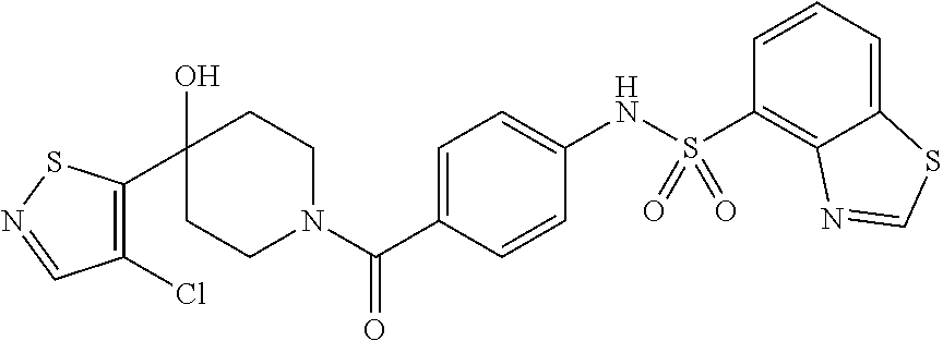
C1(O)(C2=C(Cl)C=NS2)CCN(C(C2=CC=C(NS(C3=C4C(=CC=C3)SC=N4)(=O)=O)C=C2)=O)CC1
